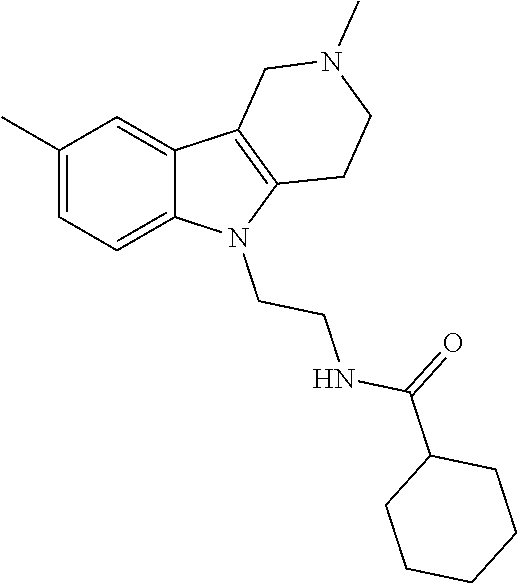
C1(C)=CC=C2C(=C1)C1=C(N2CCNC(C2CCCCC2)=O)CCN(C)C1
